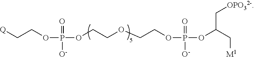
O(P(OCCOCCOP(OC(C[M1])C[OPO32-])(=O)[O-])(=O)[O-])CC[Q]
